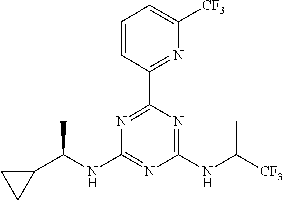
N1=C(C2=NC([CF3])=CC=C2)N=C(NC([CF3])C)N=C1NC(C1CC1)C
